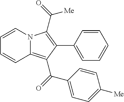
C1=CC(C2=C(C([Me])=O)N3C(=C2C(=O)C2=CC=C([Me])C=C2)C=CC=C3)=CC=C1
